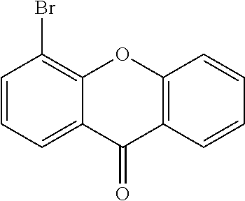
C1=CC=C2C(=C1Br)OC1=C(C2=O)C=CC=C1
